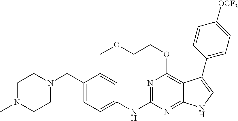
C1N(C)CCN(CC2=CC=C(NC3=NC(OCCOC)=C4C(=N3)NC=C4C3=CC=C([OCF3])C=C3)C=C2)C1
